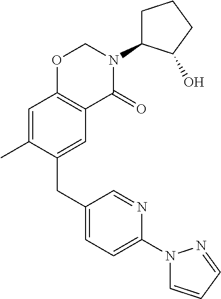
C1(CC2=CC3=C(C=C2C)OCN(C2CCCC2O)C3=O)=CC=C(N2C=CC=N2)N=C1
